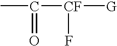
CC([CF]([G])F)=O
